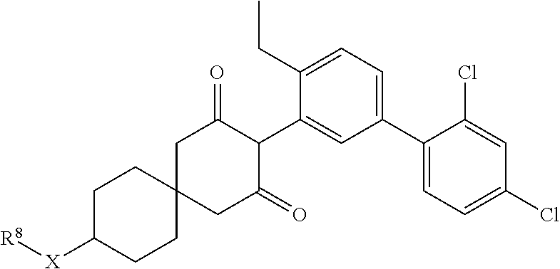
C1(C2=CC=C(Cl)C=C2Cl)=CC=C(CC)C(C2C(=O)CC3(CC2=O)CCC([X][R8])CC3)=C1
